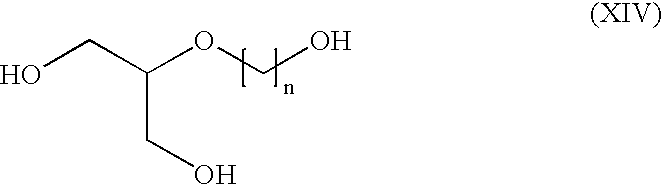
OCC(OCO)CO
